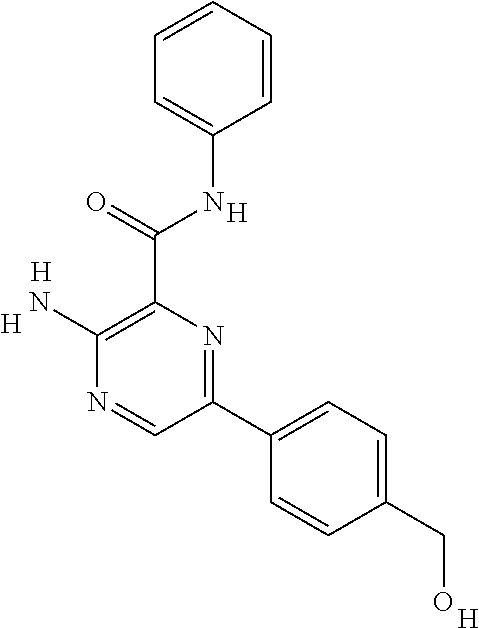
[H].[H].C1(N)=C(C(NC2=CC=CC=C2)=O)N=C(C2=CC=C(CO)C=C2)C=N1.[H].[H]
